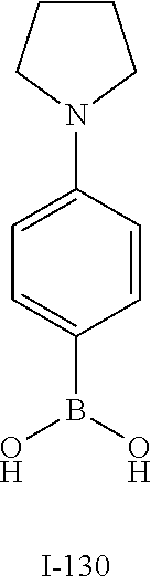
C1CCN(C2=CC=C(B(O)O)C=C2)C1
